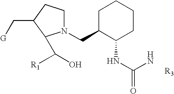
[R3].N1(CC2CCCCC2NC(=O)N)CCC(C[G])C1C(O)[R1]
